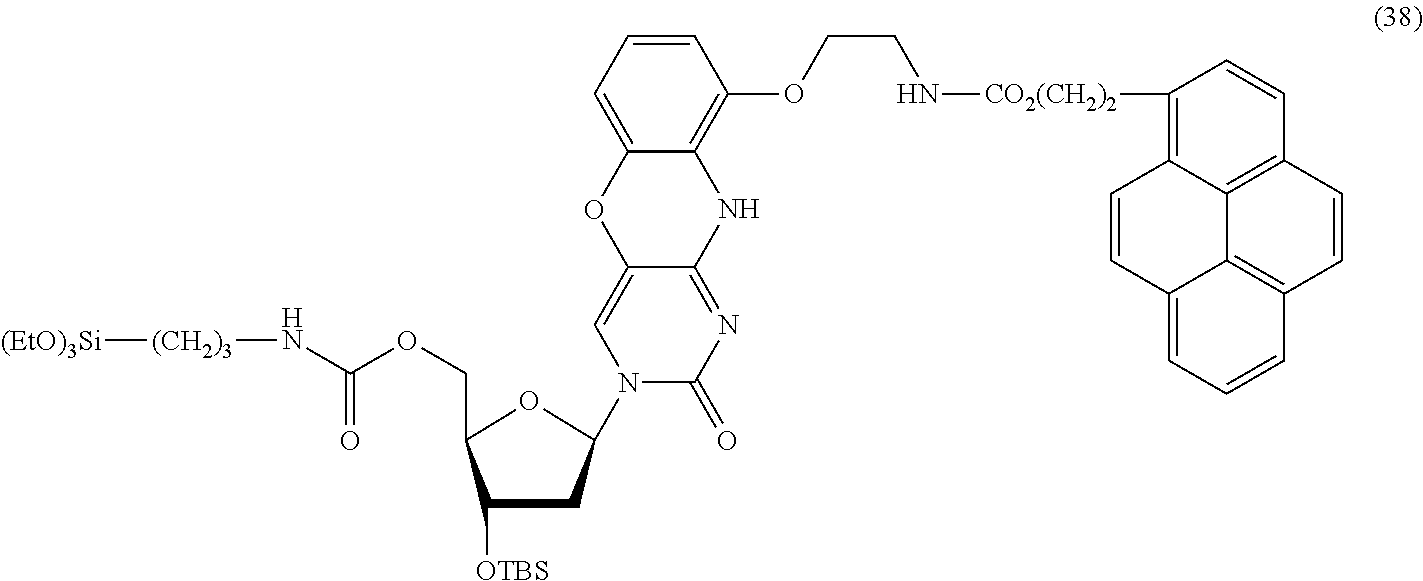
N1(C2CC([OTBS])C(COC(N[(CH2)3][(EtO)3Si])=O)O2)C(=O)N=C2C(=C1)OC1=CC=CC(OCCN[CO2(CH2)2]C3=C4C5=C(C=C3)C=CC3=C5C(=CC=C3)C=C4)=C1N2
